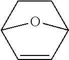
C1CC2C=CC1O2
